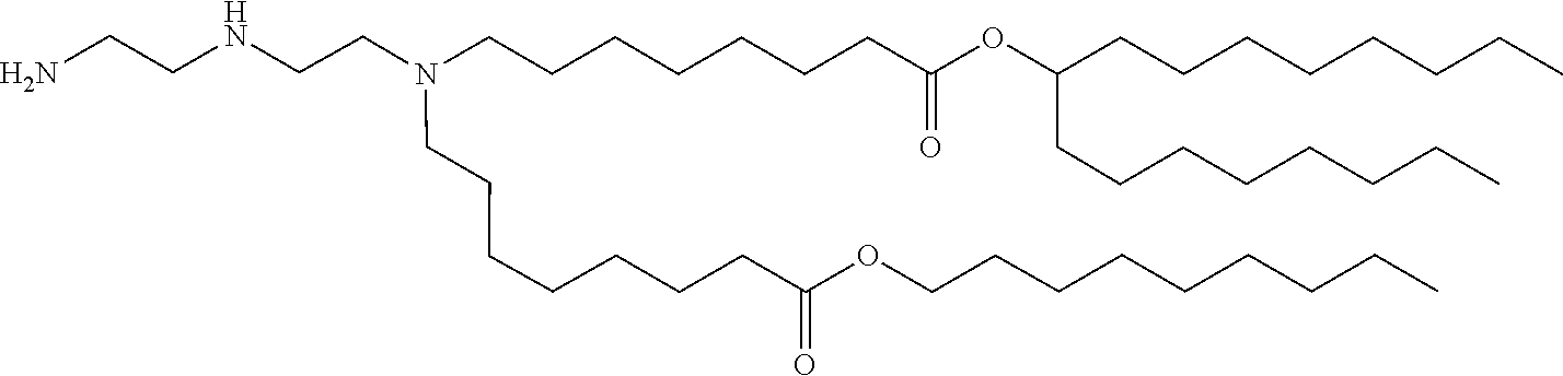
C(CC)CCCCCCOC(CCCCCCCN(CCCCCCCC(=O)OC(CCCCCCCC)CCCCCCCC)CCNCCN)=O
